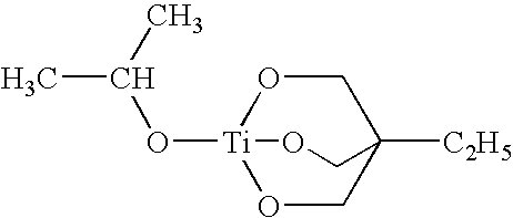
C1O[Ti]2(OC(C)C)OCC1([C2H5])CO2
